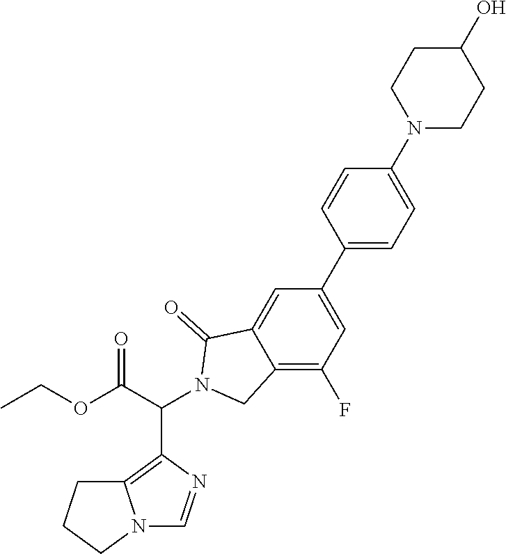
C12=C(F)C=C(C3=CC=C(N4CCC(O)CC4)C=C3)C=C1C(=O)N(C(C(OCC)=O)C1=C3N(C=N1)CCC3)C2
